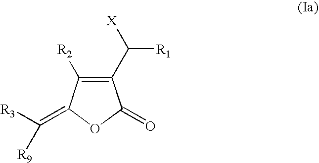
C1([R2])=C(C([X])[R1])C(=O)OC1=C([R9])[R3]
